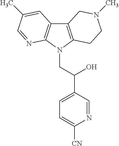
C12=C(N(CC(C3=CC=C([CN])N=C3)O)C3=C1C=C(C)C=N3)CCN(C)C2
